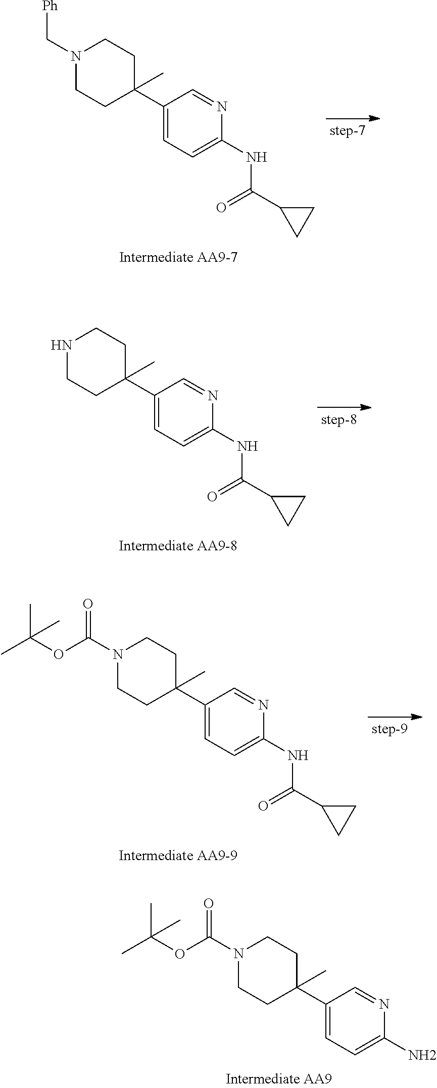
C1(C2(C)CCN(C[Ph])CC2)=CC=C(NC(=O)C2CC2)N=C1.C1(C2(C)CCNCC2)=CC=C(NC(=O)C2CC2)N=C1.C1(C2(C)CCN(C(=O)OC(C)(C)C)CC2)=CC=C(NC(=O)C2CC2)N=C1.C1(C2(C)CCN(C(=O)OC(C)(C)C)CC2)=CC=C(N)N=C1
